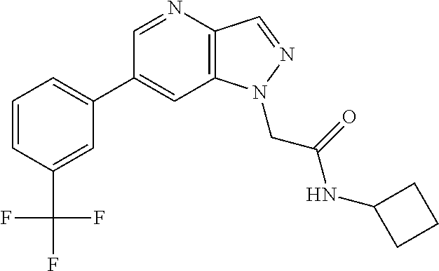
C1(C2=CC=CC(C(F)(F)F)=C2)=CC2=C(C=NN2CC(NC2CCC2)=O)N=C1
